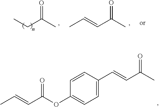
CC=CC(C)=O.CCC(C)=O.CC=CC(OC1=CC=C(C=CC(C)=O)C=C1)=O
